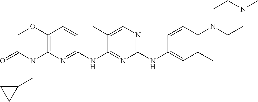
C1(NC2=CC(C)=C(N3CCN(C)CC3)C=C2)=NC=C(C)C(NC2=NC3=C(C=C2)OCC(=O)N3CC2CC2)=N1
